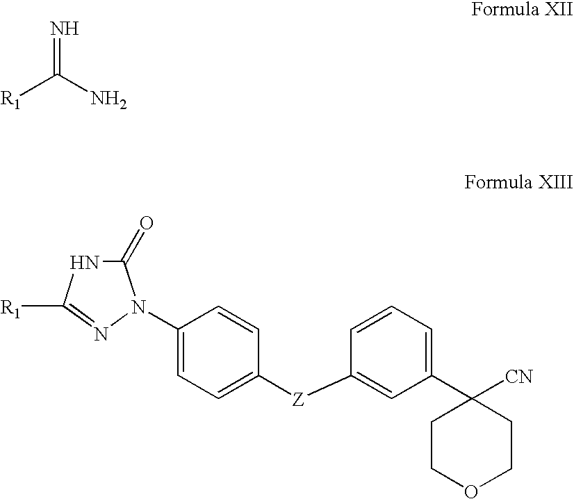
C1(N2C(=O)NC([R1])=N2)=CC=C([Z]C2=CC(C3([CN])CCOCC3)=CC=C2)C=C1.[R1]C(N)=N
